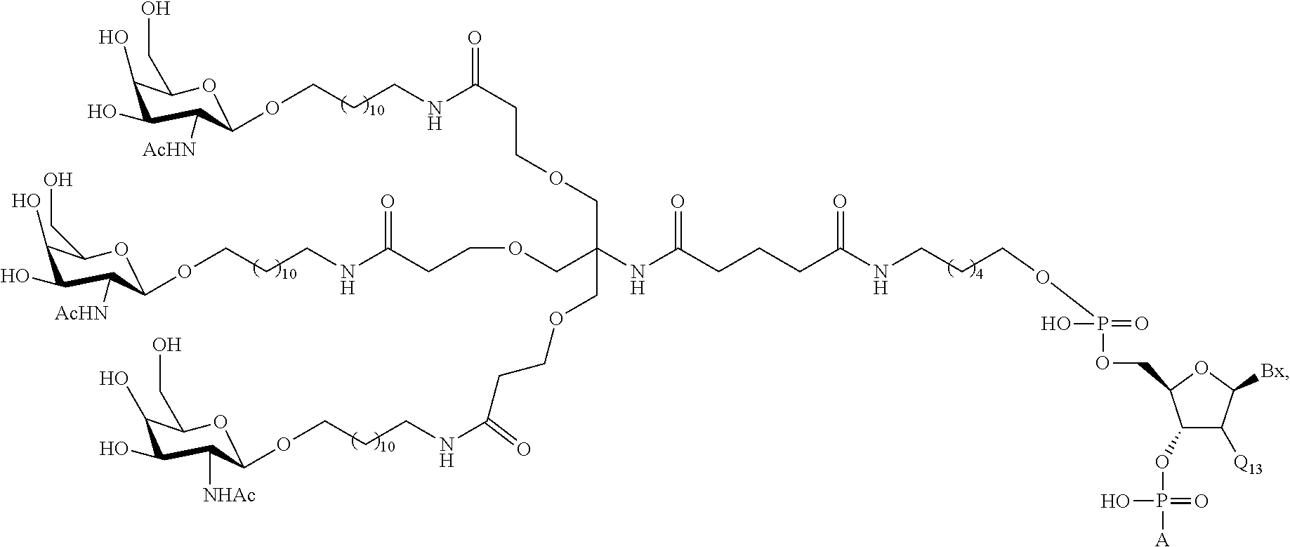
C1(O)C([AcHN])C(OCCCNC(CCOCC(COCCC(=O)NCCCOC2C([AcHN])C(O)C(O)C(CO)O2)(COCCC(NCCCOC2C([NHAc])C(O)C(O)C(CO)O2)=O)NC(CCCC(NCCCOP(O)(=O)OCC2C(OP(O)(=O)[A])C([Q13])C([Bx])O2)=O)=O)=O)OC(CO)C1O
